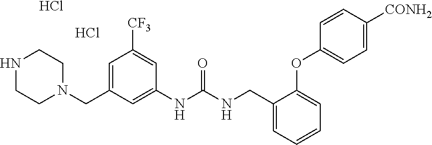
C1=C(CN2CCNCC2)C=C(NC(NCC2=CC=CC=C2OC2=CC=C([CONH2])C=C2)=O)C=C1[CF3].Cl.Cl
